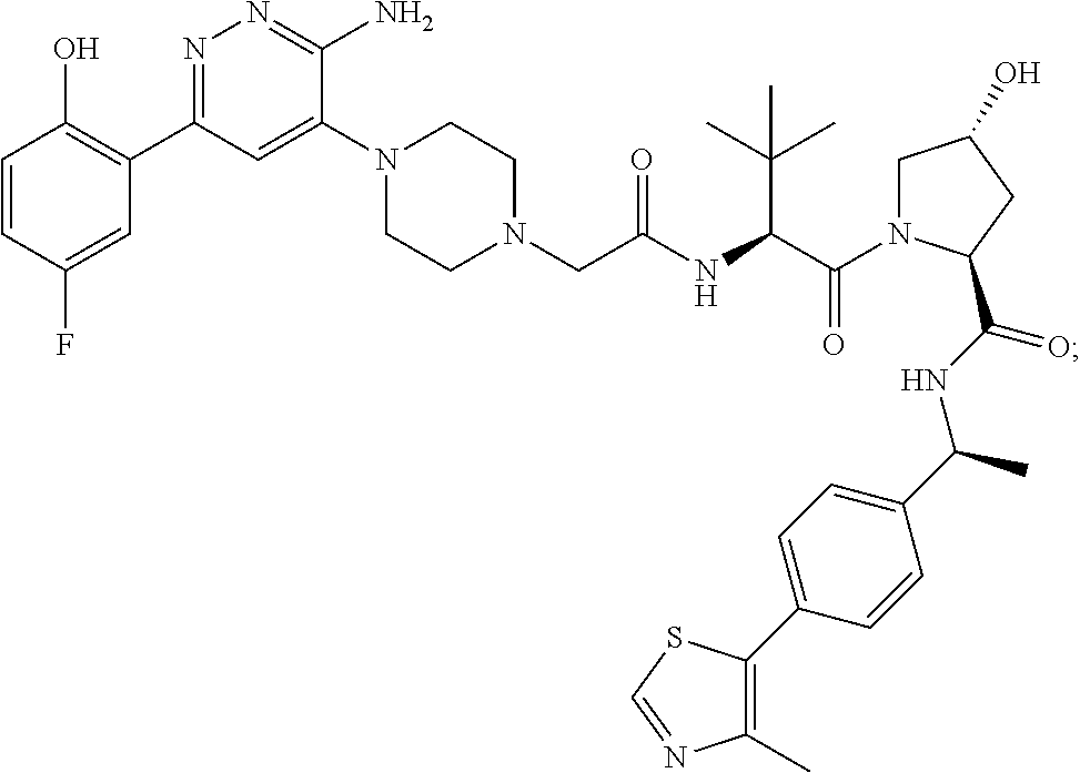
C(NC(C(N1CC(O)CC1C(NC(C1=CC=C(C2=C(C)N=CS2)C=C1)C)=O)=O)C(C)(C)C)(CN1CCN(C2=CC(C3=C(O)C=CC(F)=C3)=NN=C2N)CC1)=O
